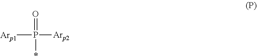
P([Arp1])(*)([Arp2])=O
